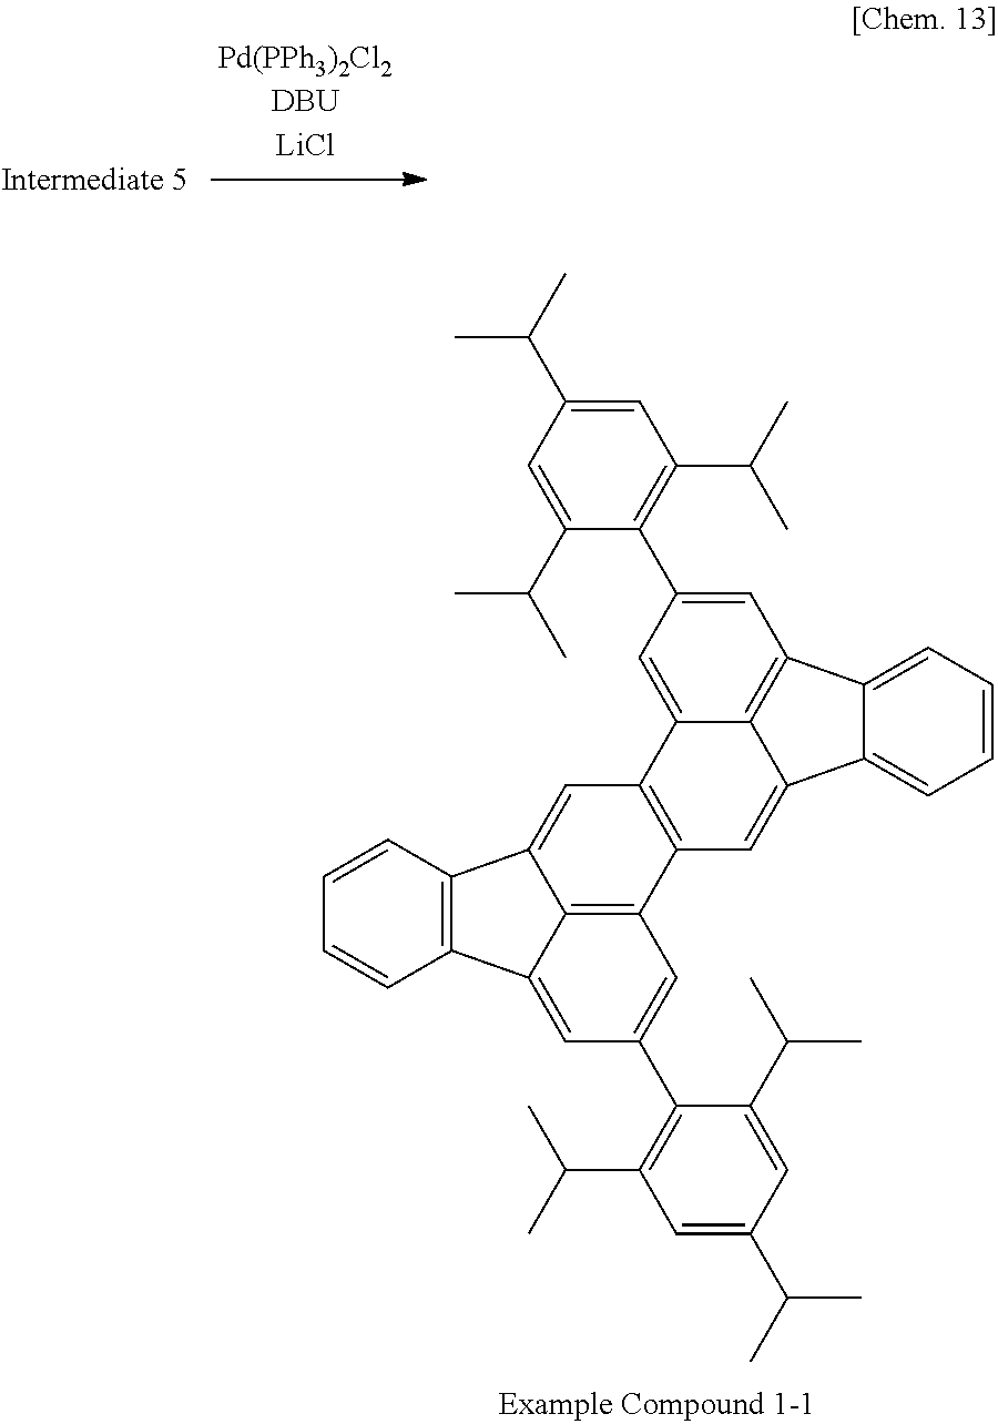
C1=C(C(C)C)C=C(C(C)C)C(C2=CC3=C4C(=C2)C2=C(C=C4C4=CC=CC=C43)C3=C4C(=CC(C5=C(C(C)C)C=C(C(C)C)C=C5C(C)C)=C3)C3=C(C4=C2)C=CC=C3)=C1C(C)C
